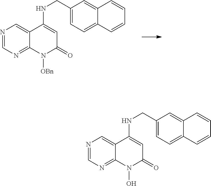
N1=CN=C2C(=C1)C(NCC1=CC=C3C(=C1)C=CC=C3)=CC(=O)N2[OBn].N1=CN=C2C(=C1)C(NCC1=CC=C3C(=C1)C=CC=C3)=CC(=O)N2O
